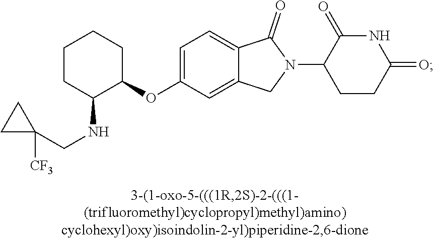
C1=C(OC2CCCCC2NCC2([CF3])CC2)C=C2C(=C1)C(=O)N(C1CCC(=O)NC1=O)C2
